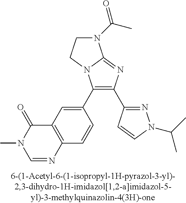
C1(C2=CC3=C(C=C2)N=CN(C)C3=O)=C(C2=NN(C(C)C)C=C2)N=C2N1CCN2C(C)=O
